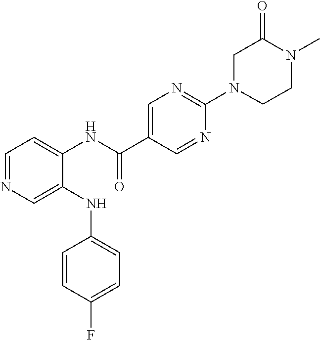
C1(NC2=CC=C(F)C=C2)=CN=CC=C1NC(C1=CN=C(N2CC(=O)N(C)CC2)N=C1)=O
